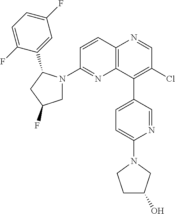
C12=C(C(C3=CC=C(N4CC(O)CC4)N=C3)=C(Cl)C=N1)N=C(N1CC(F)CC1C1=CC(F)=CC=C1F)C=C2
